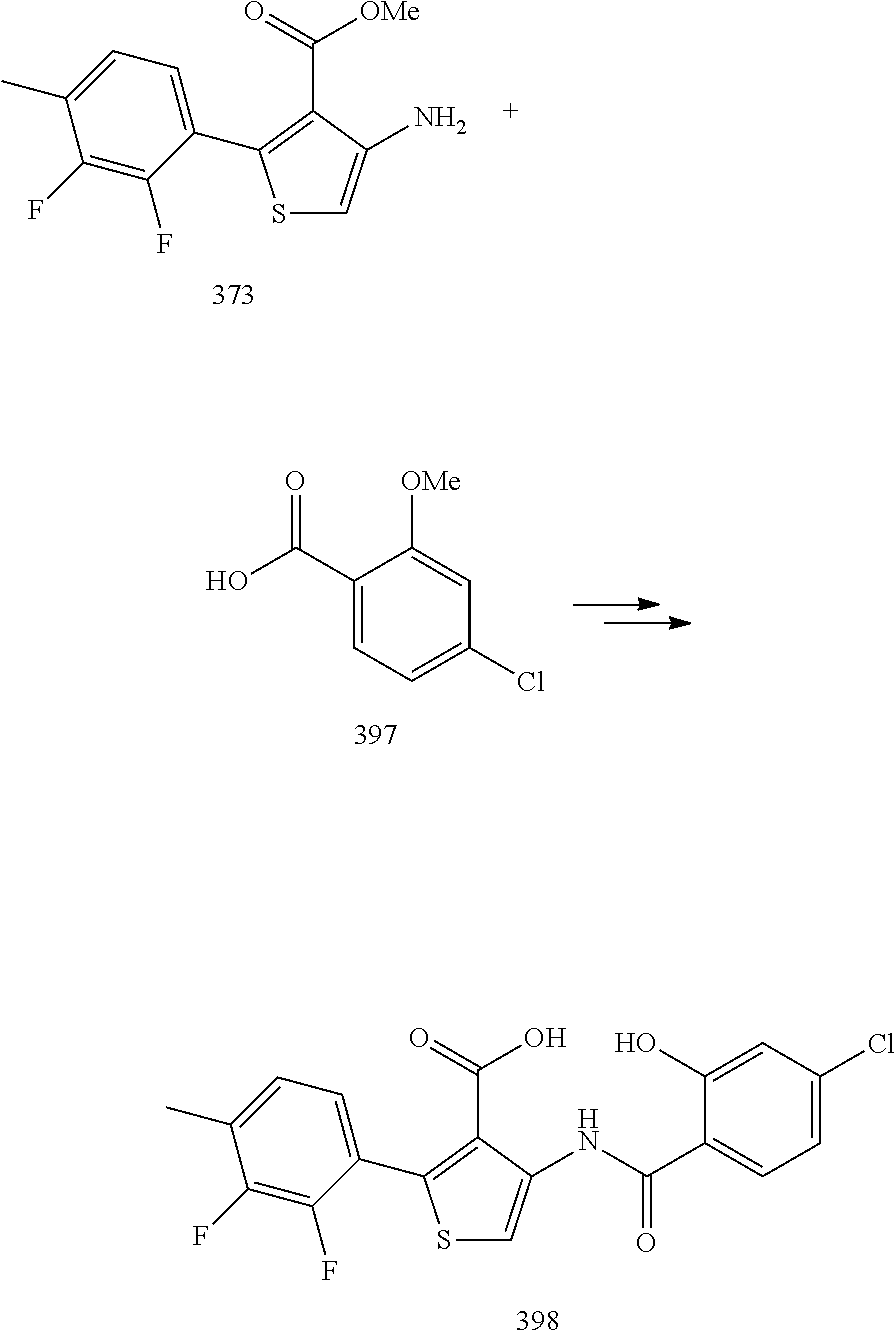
S1C=C(N)C(C(=O)[OMe])=C1C1=CC=C(C)C(F)=C1F.C1(C(O)=O)=CC=C(Cl)C=C1[OMe].S1C=C(NC(=O)C2=CC=C(Cl)C=C2O)C(C(=O)O)=C1C1=CC=C(C)C(F)=C1F
